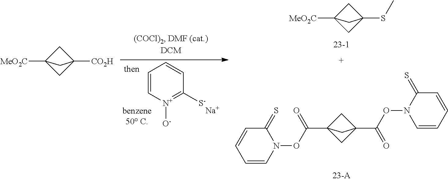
C1C2([MeO2C])CC1([CO2H])C2.C1=C[N+]([O-])=C([S-])C=C1.[Na].C1C2([MeO2C])CC1(SC)C2.C1C2(C(ON3C(=S)C=CC=C3)=O)CC1(C(ON1C=CC=CC1=S)=O)C2
